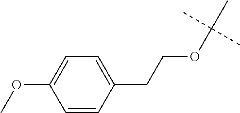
C1=CC(CCOC(C)(C)C)=CC=C1OC
